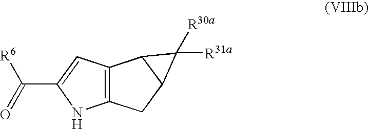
C12=C(C=C(C([R6])=O)N1)C1C(C2)C1([R31a])[R30a]
